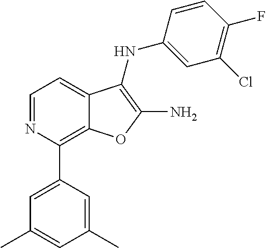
C1(Cl)=C(F)C=CC(NC2=C(N)OC3=C(C4=CC(C)=CC(C)=C4)N=CC=C32)=C1
